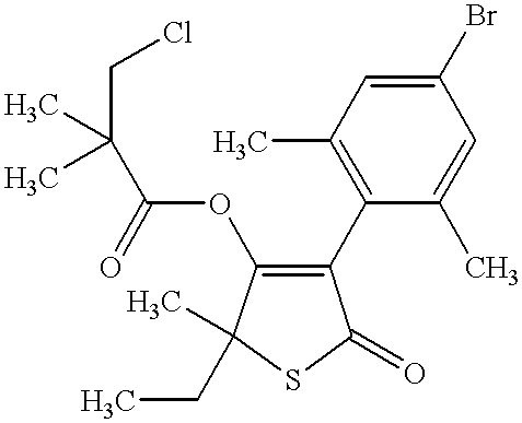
C1(C2=C(OC(=O)C(C)(C)CCl)C(C)(CC)SC2=O)=C(C)C=C(Br)C=C1C
